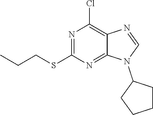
C1=NC2=C(Cl)N=C(SCCC)N=C2N1C1CCCC1
